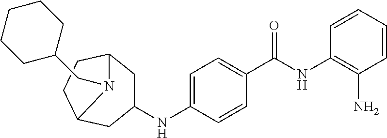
C1=CC=CC(N)=C1NC(C1=CC=C(NC2CC3CCC(C2)N3CC2CCCCC2)C=C1)=O
